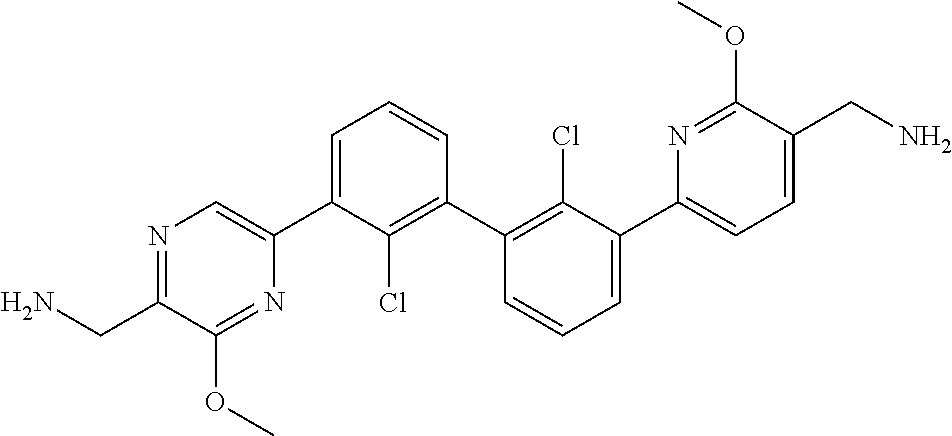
N1=C(CN)C(OC)=NC(C2=CC=CC(C3=C(Cl)C(C4=CC=C(CN)C(OC)=N4)=CC=C3)=C2Cl)=C1
